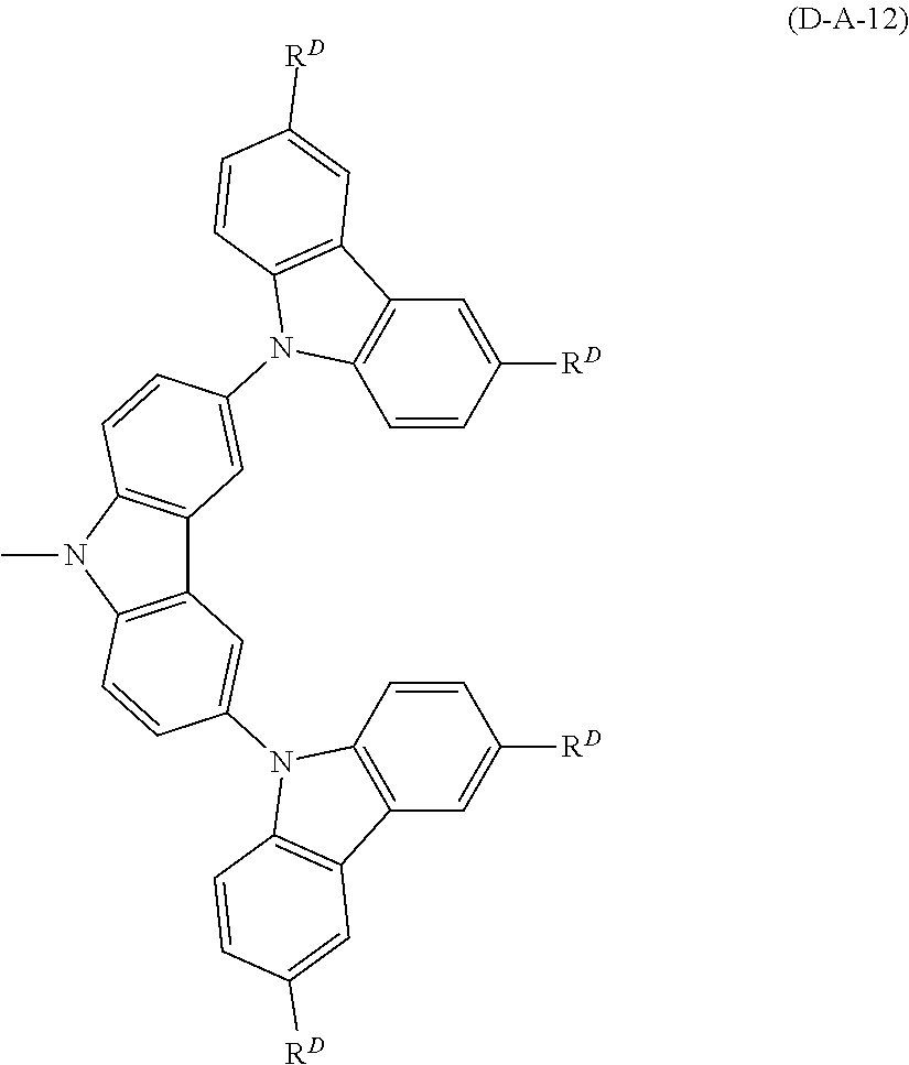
C12=C(N(C)C3=C1C=C(N1C4=C(C5=C1C=CC([RD])=C5)C=C([RD])C=C4)C=C3)C=CC(N1C3=C(C4=C1C=CC([RD])=C4)C=C([RD])C=C3)=C2
